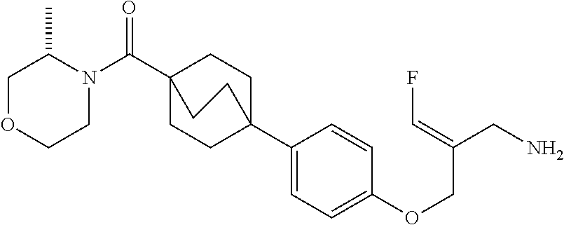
C1C2(C3=CC=C(OCC(CN)=CF)C=C3)CCC(C(=O)N3C(C)COCC3)(C1)CC2
